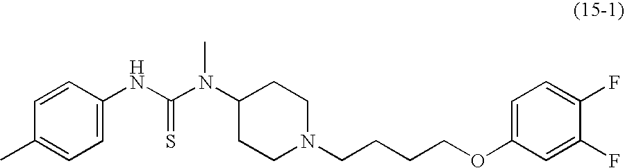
C1=C(NC(N(C)C2CCN(CCCCOC3=CC=C(F)C(F)=C3)CC2)=S)C=CC(C)=C1
